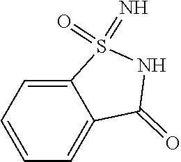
C1=CC=C2C(=C1)C(=O)NS2(=N)=O
